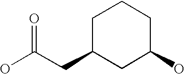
C1C(CC(O)=O)CC(O)CC1
